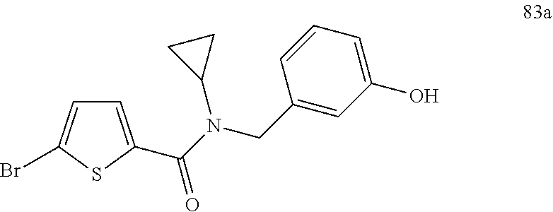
C1=C(C(=O)N(C2CC2)CC2=CC(O)=CC=C2)SC(Br)=C1
